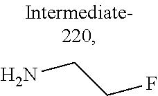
NCCF
